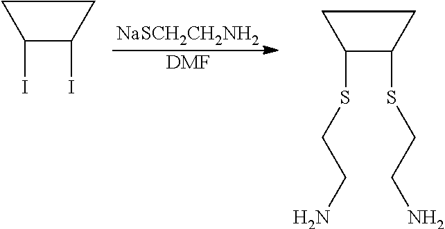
[NaSCH2CH2NH2].[DMF].IC1CCC1I.S(CCN)C1CCC1SCCN
